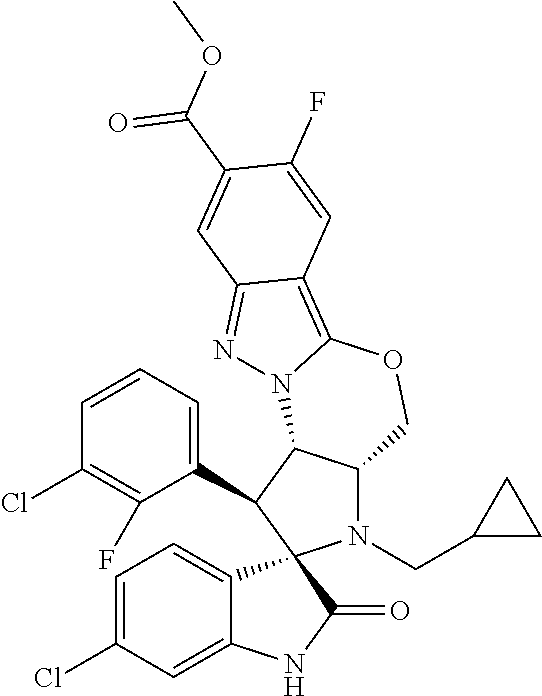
C1=CC=C(C2C3C(N(CC4CC4)C24C2=CC=C(Cl)C=C2NC4=O)COC2=C4C(=NN32)C=C(C(OC)=O)C(F)=C4)C(F)=C1Cl
